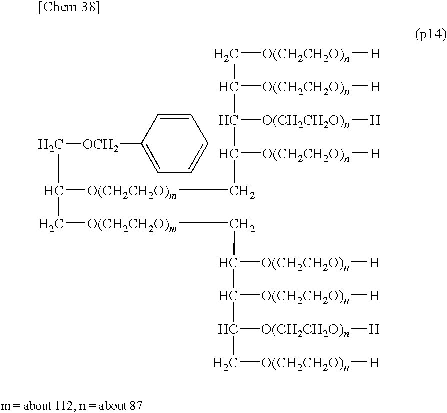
C1=CC([OCH2]CC(C[O(CH2CH2O)m]CC(C(C(C[O(CH2CH2O)n][H])[O(CH2CH2O)n][H])[O(CH2CH2O)n][H])[O(CH2CH2O)n][H])[O(CH2CH2O)m]CC(C(C(C[O(CH2CH2O)n][H])[O(CH2CH2O)n][H])[O(CH2CH2O)n][H])[O(CH2CH2O)n][H])=CC=C1
